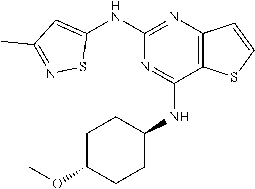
C1(NC2=CC(C)=NS2)=NC2=C(C(NC3CCC(OC)CC3)=N1)SC=C2
